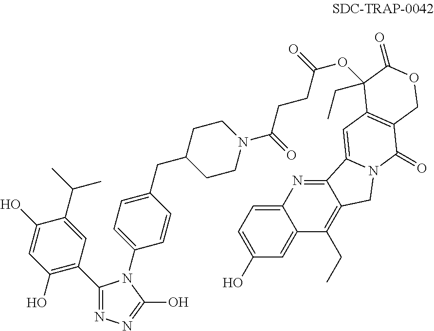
C1(O)=C(C2=NN=C(O)N2C2=CC=C(CC3CCN(C(CCC(OC4(CC)C5=C(COC4=O)C(=O)N4CC6=C(CC)C7=CC(O)=CC=C7N=C6C4=C5)=O)=O)CC3)C=C2)C=C(C(C)C)C(O)=C1
